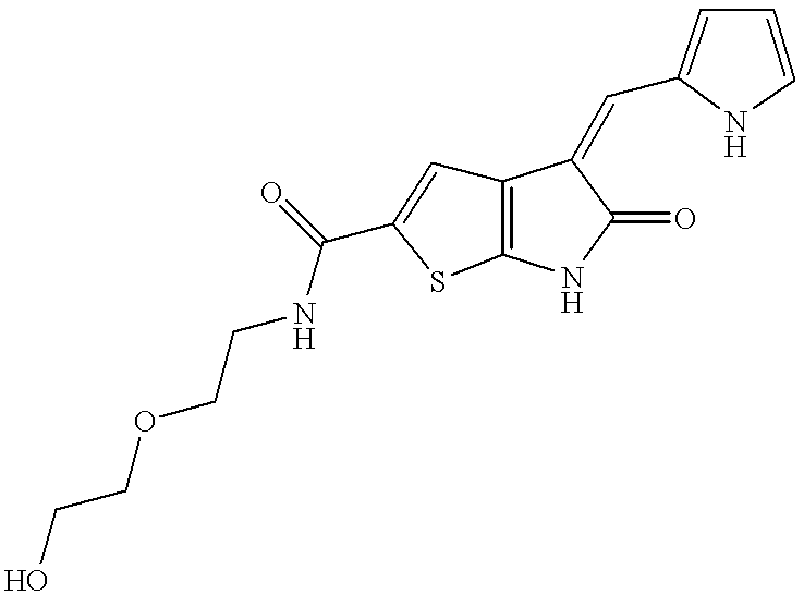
C12=C(NC(=O)C1=CC1=CC=CN1)SC(C(NCCOCCO)=O)=C2
